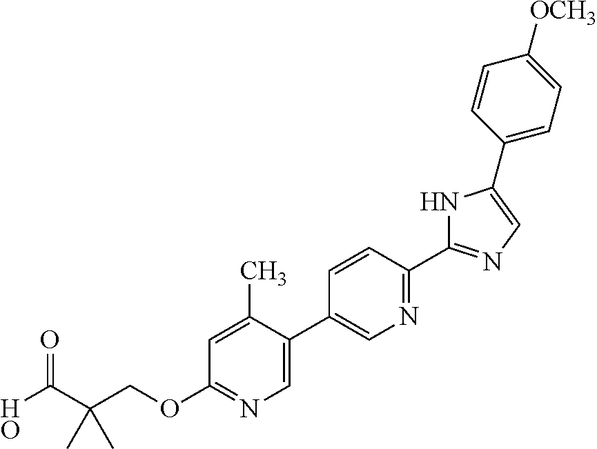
OC(C(COC1=NC=C(C2=CN=C(C3=NC=C(C4=CC=C([OCH3])C=C4)N3)C=C2)C(C)=C1)(C)C)=O
